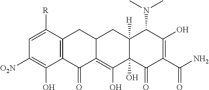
C1([O2N])=C(O)C2=C(C([R])=C1)CC1C(=C(O)C3(O)C([H])(C1)C(N(C)C)C(O)=C(C(=O)N)C3=O)C2=O
